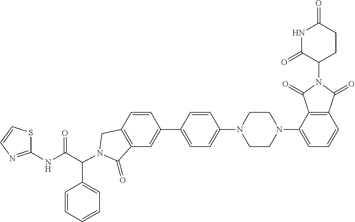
C1(C2=CC3=C(C=C2)CN(C(C2=CC=CC=C2)C(NC2=NC=CS2)=O)C3=O)=CC=C(N2CCN(C3=CC=CC4=C3C(=O)N(C3CCC(=O)NC3=O)C4=O)CC2)C=C1
